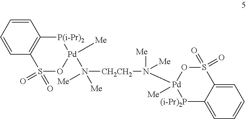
C1=CC=CC2=C1[P(i-Pr)2][Pd]([Me])(N([CH2CH2]N([Me])([Me])[Pd]1([Me])[(i-Pr)2P]C3=CC=CC=C3S(=O)(=O)O1)([Me])[Me])OS2(=O)=O
